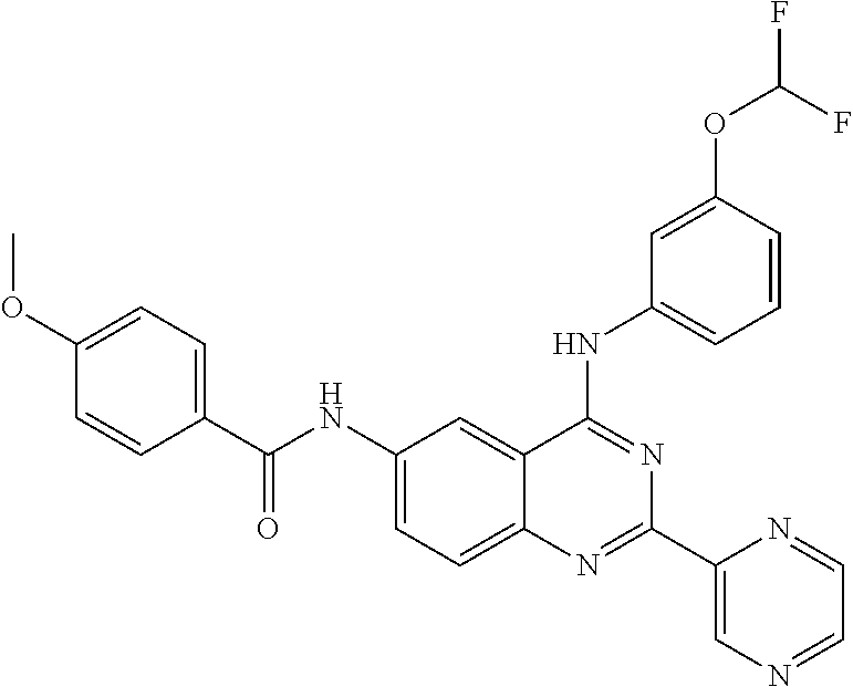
C1(C(NC2=CC=C3C(=C2)C(NC2=CC=CC(OC(F)F)=C2)=NC(C2=CN=CC=N2)=N3)=O)=CC=C(OC)C=C1
